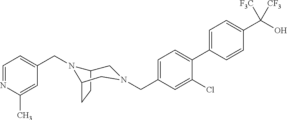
C1=C(C2=CC=C(CN3CC4CCC(N4CC4=CC=NC(C)=C4)C3)C=C2Cl)C=CC(C(O)([F3C])[CF3])=C1
